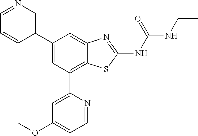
C1(C2=CN=CC=C2)=CC(C2=CC(OC)=CC=N2)=C2C(=C1)N=C(NC(=O)NCC)S2
